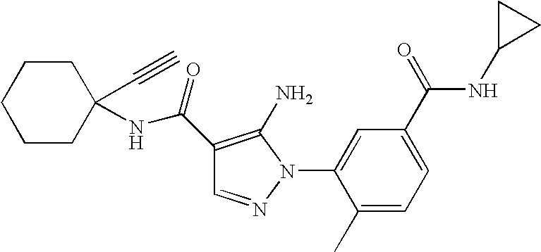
N(C(C1=C(N)N(C2=CC(C(=O)NC3CC3)=CC=C2C)N=C1)=O)C1(C#C)CCCCC1
